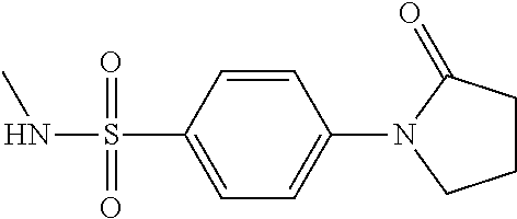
C1=C(S(=O)(=O)NC)C=CC(N2C(=O)CCC2)=C1
